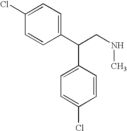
C1(Cl)=CC=C(C(CNC)C2=CC=C(Cl)C=C2)C=C1
